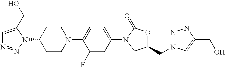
N1(C2CCN(C3=CC=C(N4CC(CN5NNC(CO)=C5)OC4=O)C=C3F)CC2)C(CO)=CN=N1
